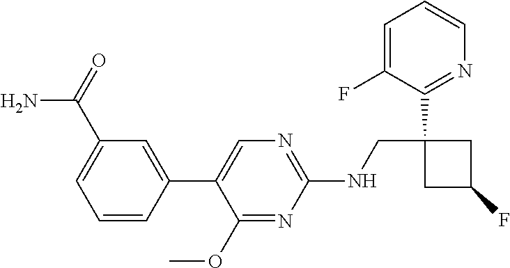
C1(OC)=NC(NCC2(C3=NC=CC=C3F)CC(F)C2)=NC=C1C1=CC(C(N)=O)=CC=C1
